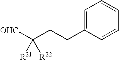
C1=CC=CC=C1CCC([OHC])([R21])[R22]
